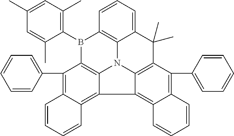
C1(C2=CC=CC=C2)=C2C(=C3C4=C1B(C1=C(C)C=C(C)C=C1C)C1=C5N4C4=C(C(C6=CC=CC=C6)=C6C(=C34)C=CC=C6)C(C)(C)C5=CC=C1)C=CC=C2
